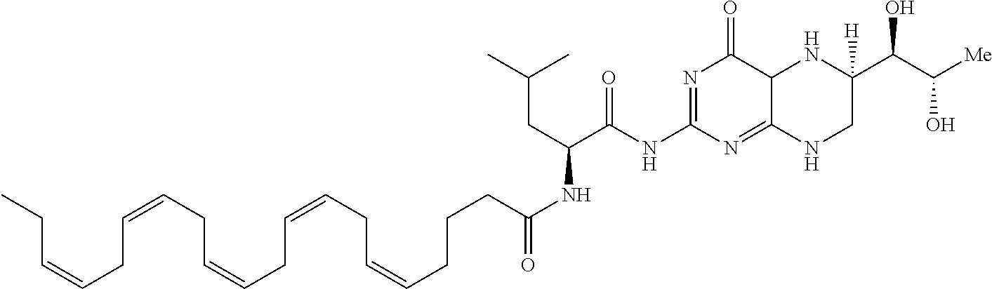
CCC=CCC=CCC=CCC=CCC=CCCCC(NC(C(NC1=NC(=O)C2C(=N1)NCC(C(C([Me])O)O)([H])N2)=O)CC(C)C)=O
